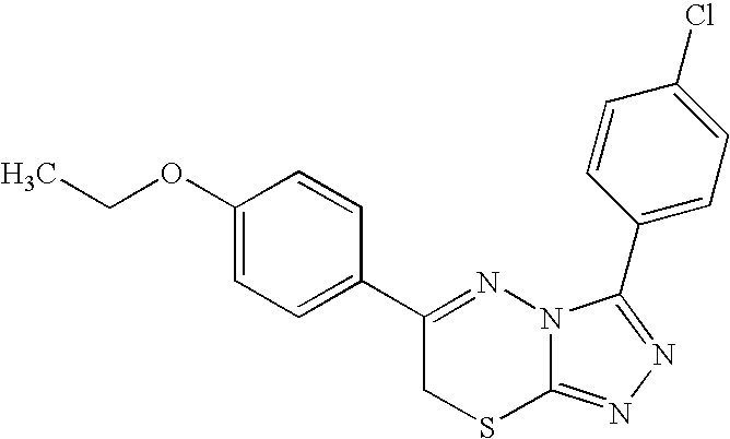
C(OC1=CC=C(C2=NN3C(=NN=C3C3=CC=C(Cl)C=C3)SC2)C=C1)C
